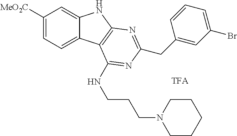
C1([MeO2C])=CC=C2C(=C1)NC1=C2C(NCCCN2CCCCC2)=NC(CC2=CC(Br)=CC=C2)=N1
